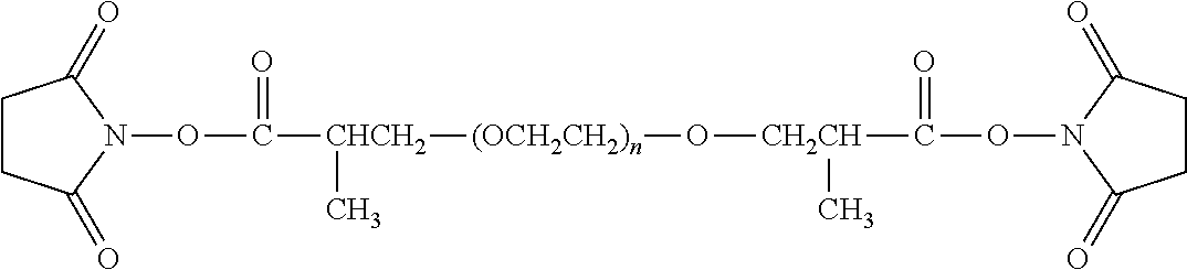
C1CC(=O)N(OC([CHCH2](C)[(OCH2CH2)n]O[CH2CH](C(ON2C(=O)CCC2=O)=O)C)=O)C1=O
